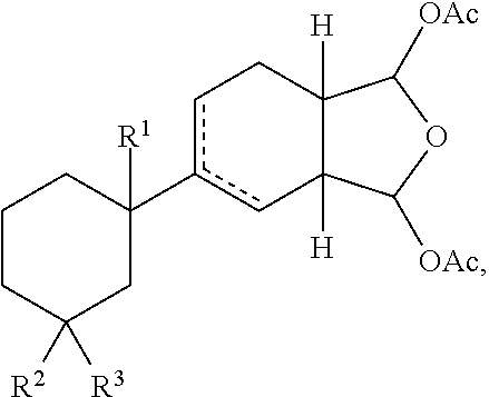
C1CC([R2])([R3])CC(c2cC3([H])C([H])(Cc2)C([OAc])OC3[OAc])([R1])C1
